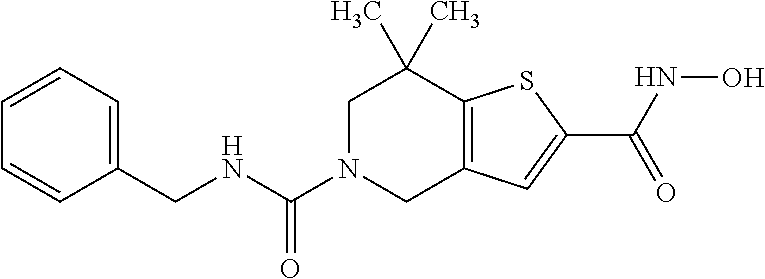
C1N(C(NCC2=CC=CC=C2)=O)CC2=C(C1(C)C)SC(C(NO)=O)=C2
